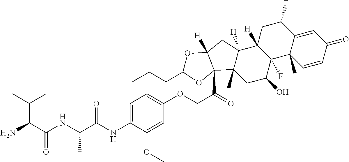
C(C(C(NC(C)C(=O)NC1=CC=C(OCC(=O)C23C4(C)CC(O)C5(F)C([H])(C4([H])CC2([H])OC(CCC)O3)CC(F)C2=CC(=O)C=CC52C)C=C1OC)=O)N)(C)C
